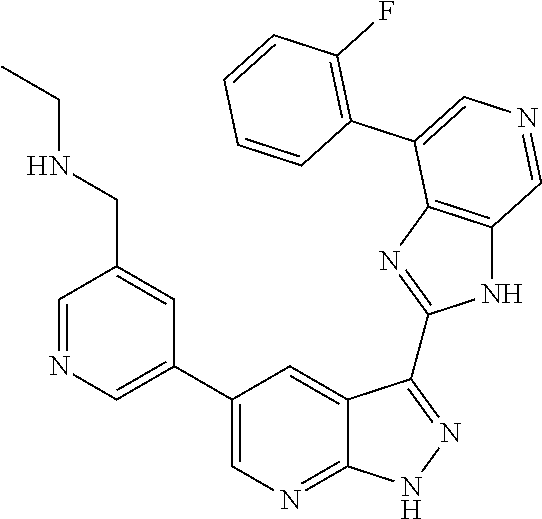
C1=NC=C(C2=CN=C3C(=C2)C(C2=NC4=C(N2)C=NC=C4C2=C(F)C=CC=C2)=NN3)C=C1CNCC
